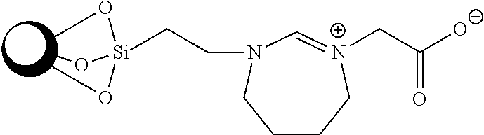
C(C([O-])=O)[N+]1=CN(CC[Si](OC)(OC)OC)CCCC1
